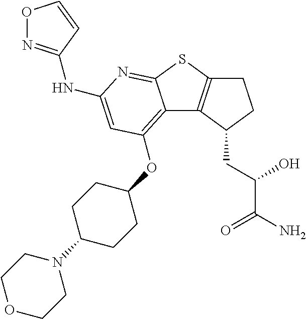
C1C2=C(C(CC(C(N)=O)O)C1)C1=C(OC3CCC(N4CCOCC4)CC3)C=C(NC3=NOC=C3)N=C1S2
